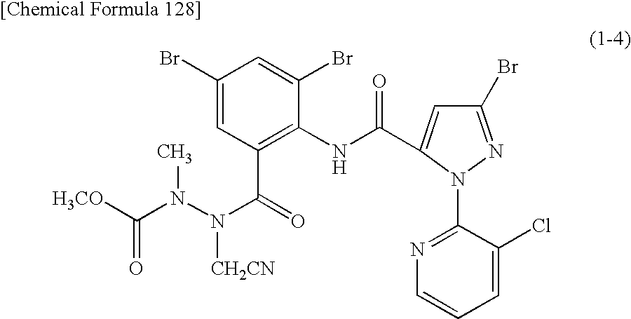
C1(Br)=CC(C(=O)N(N(C([H3CO])=O)C)[CH2CN])=C(NC(=O)C2=CC(Br)=NN2C2=NC=CC=C2Cl)C(Br)=C1
